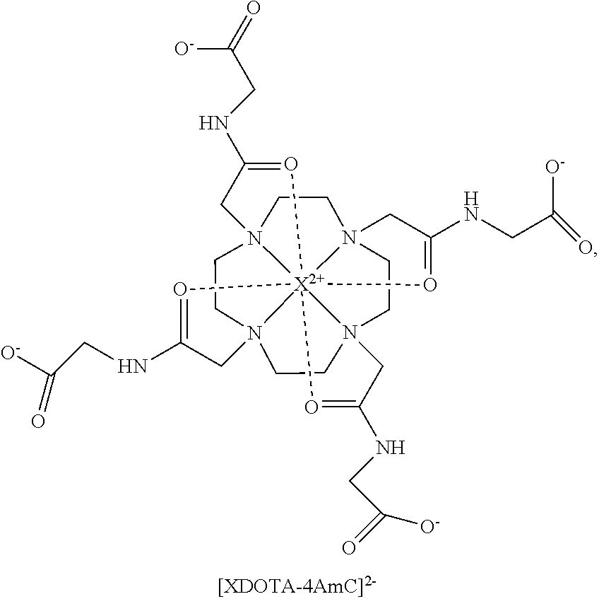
N123CCN45CCN67CCN8(CC1)CC(NCC([O-])=O)=O[X2+]2864(O=C(NCC(=O)[O-])C5)(O=C(NCC([O-])=O)C7)O=C(NCC([O-])=O)C3
